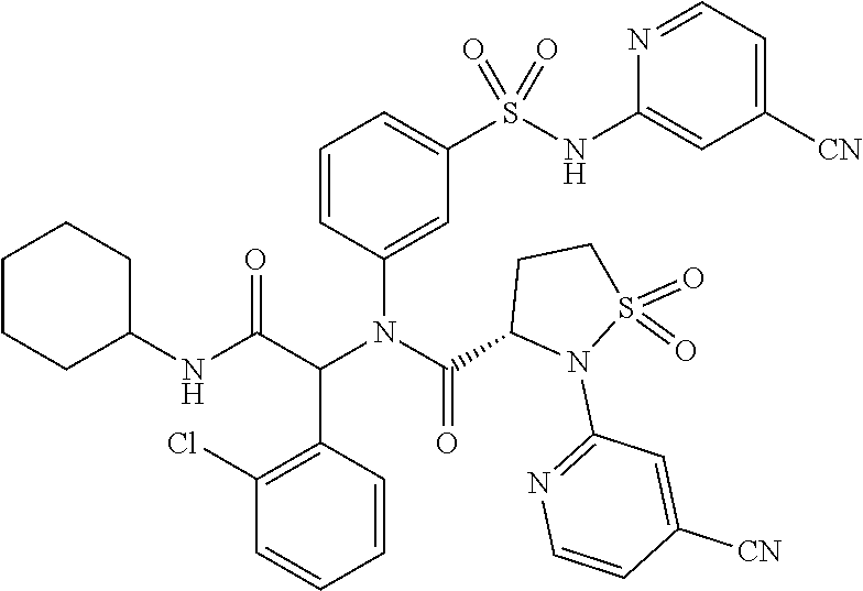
C1=CN=C(N2S(=O)(=O)CCC2C(N(C2=CC(S(=O)(=O)NC3=CC([CN])=CC=N3)=CC=C2)C(C2=C(Cl)C=CC=C2)C(=O)NC2CCCCC2)=O)C=C1[CN]
